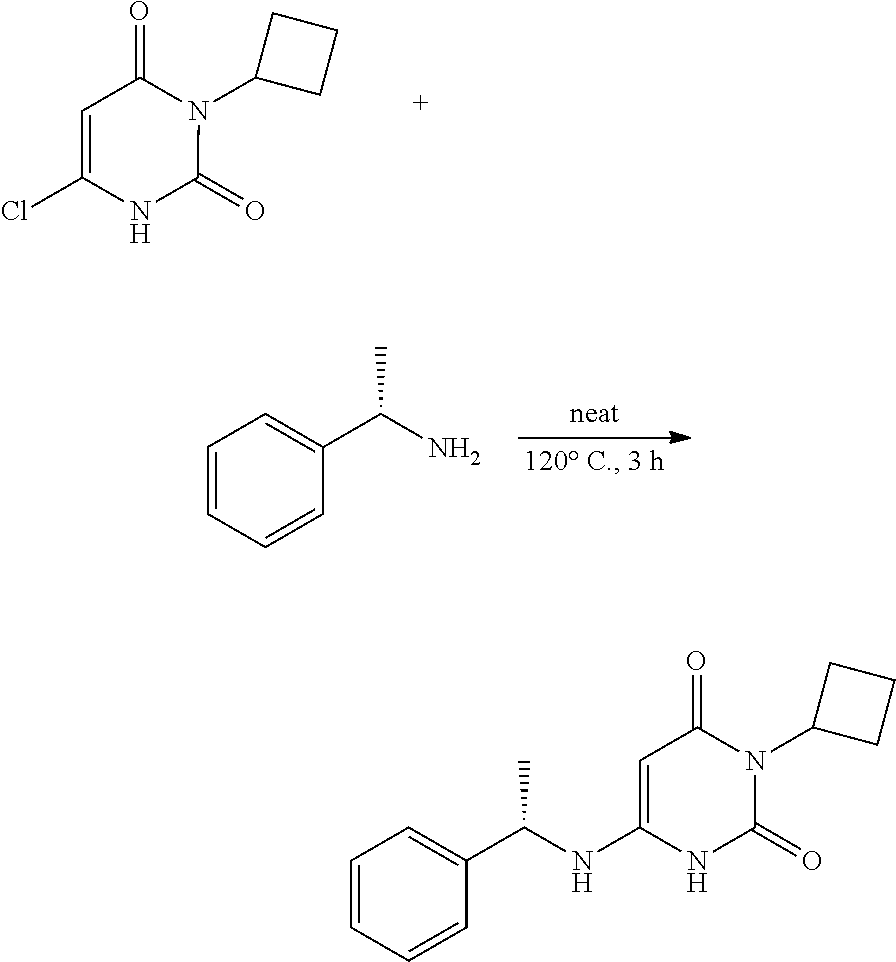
O=C1N(C2CCC2)C(=O)NC(Cl)=C1.C1=CC=CC(C(N)C)=C1.C1=CC=CC(C(NC2=CC(=O)N(C3CCC3)C(=O)N2)C)=C1
